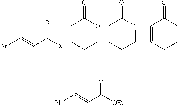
[Ar]C=CC([X])=O.C1=CCCOC1=O.C1=CCCNC1=O.C1=CCCCC1=O.[Ph]C=CC([OEt])=O
